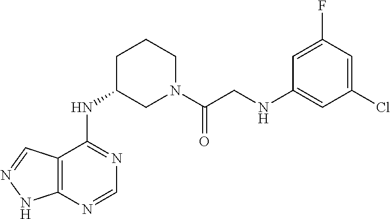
C12=C(N=CN=C1NC1CN(C(CNC3=CC(Cl)=CC(F)=C3)=O)CCC1)NN=C2
